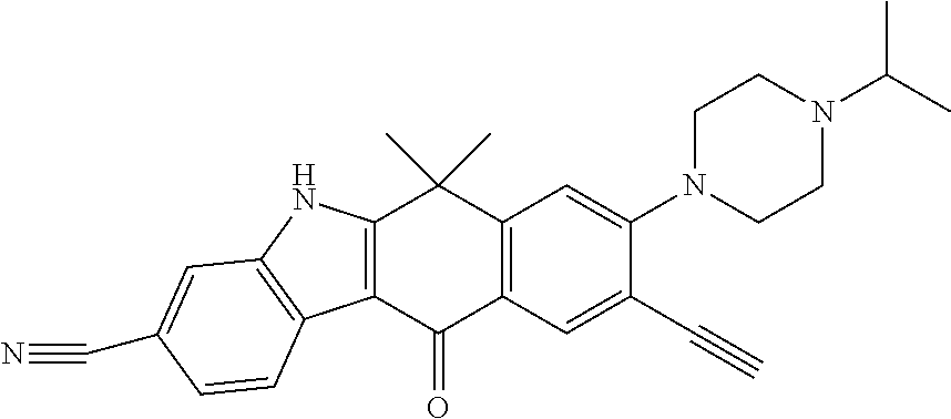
C12=C(C(=O)C3=C(C1(C)C)C=C(N1CCN(C(C)C)CC1)C(C#C)=C3)C1=C(N2)C=C(C#N)C=C1
